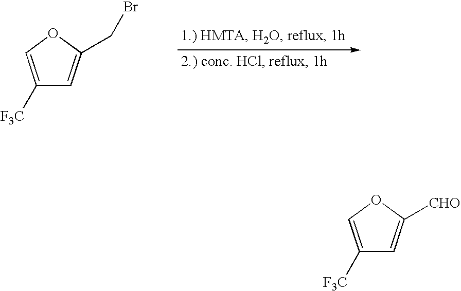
C1([F3C])=COC([CHO])=C1.C1([F3C])=COC(CBr)=C1
